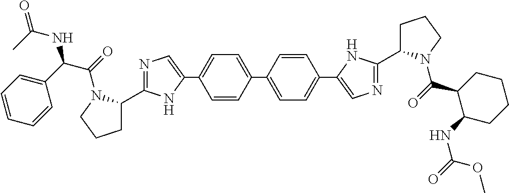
C1=CC(C2=CC=C(C3=CN=C(C4CCCN4C(=O)C(C4=CC=CC=C4)NC(=O)C)N3)C=C2)=CC=C1C1=CN=C(C2CCCN2C(=O)C2C(NC(=O)OC)CCCC2)N1
